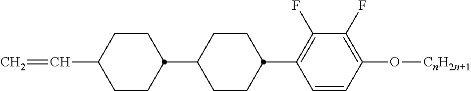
C1CC(C2CCC(C=C)CC2)CCC1C1=C(F)C(F)=C(O[CnH2n+1])C=C1
